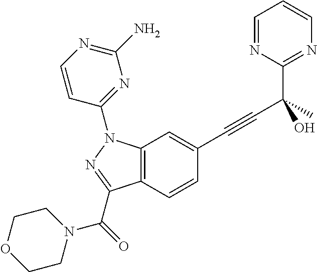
C12=C(C=CC(C#CC(C)(C3=NC=CC=N3)O)=C1)C(C(=O)N1CCOCC1)=NN2C1=NC(N)=NC=C1
